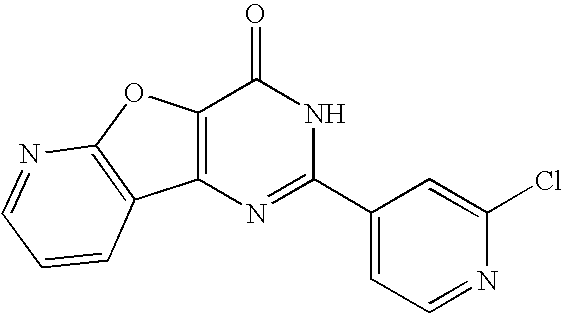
N1=C(C2=CC=NC(Cl)=C2)NC(=O)C2=C1C1=C(O2)N=CC=C1
